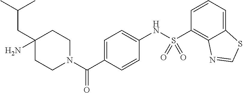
C1CN(C(C2=CC=C(NS(C3=C4C(=CC=C3)SC=N4)(=O)=O)C=C2)=O)CCC1(N)CC(C)C
